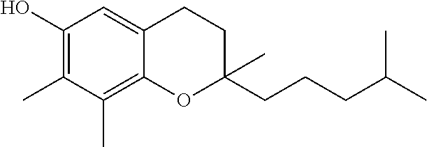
C1(O)=C(C)C(C)=C2C(=C1)CCC(CCCC(C)C)(C)O2
